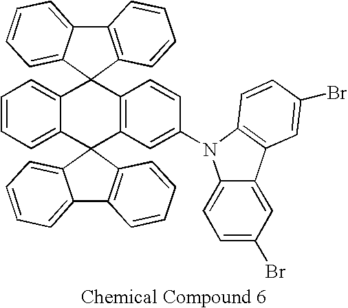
C12=C(C3(C4=CC=CC=C14)C1=CC=CC=C1C1(C4=C3C=CC(N3C5=CC=C(Br)C=C5C5=C3C=CC(Br)=C5)=C4)C3=C(C4=CC=CC=C41)C=CC=C3)C=CC=C2
